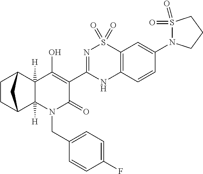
C12([H])C3CCC(C1([H])C(O)=C(C1=NS(=O)(=O)C4=C(N1)C=CC(N1S(=O)(=O)CCC1)=C4)C(=O)N2CC1=CC=C(F)C=C1)C3
